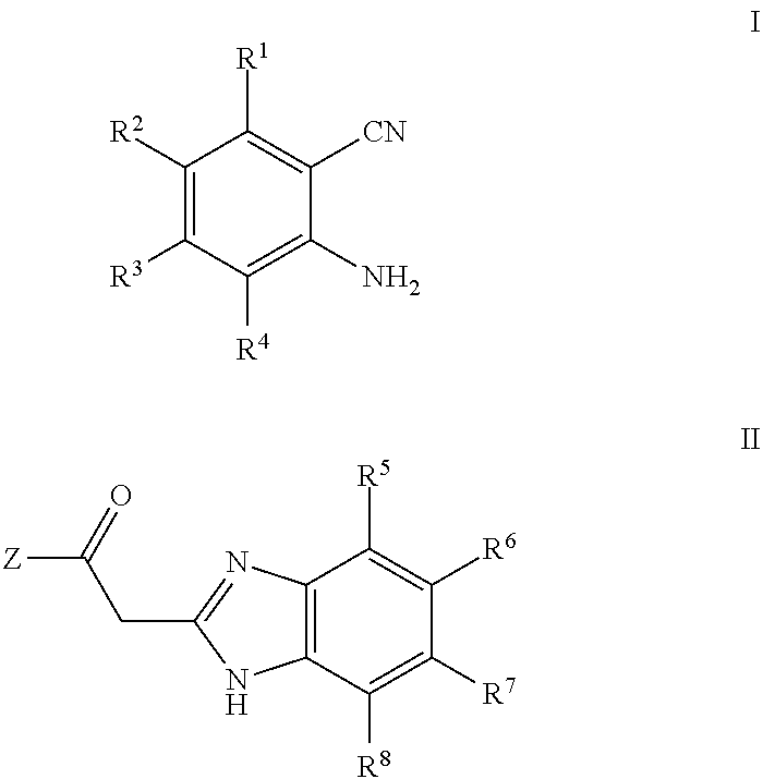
C1([R2])=C([R3])C([R4])=C(N)C([CN])=C1[R1].C12=C(C([R8])=C([R7])C([R6])=C1[R5])NC(CC([Z])=O)=N2
